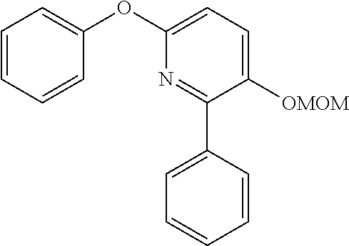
C1=CC=CC(OC2=CC=C([OMOM])C(C3=CC=CC=C3)=N2)=C1
